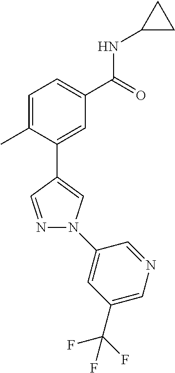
C1=C(C)C(C2=CN(C3=CC(C(F)(F)F)=CN=C3)N=C2)=CC(C(=O)NC2CC2)=C1
